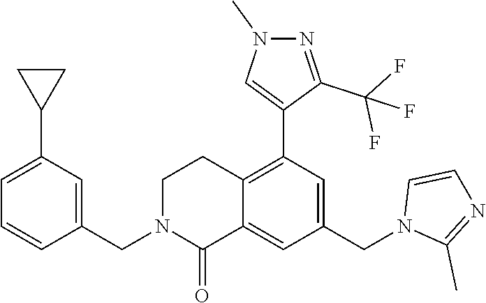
C1(CN2C(=O)C3=CC(CN4C(C)=NC=C4)=CC(C4=CN(C)N=C4C(F)(F)F)=C3CC2)=CC(C2CC2)=CC=C1
